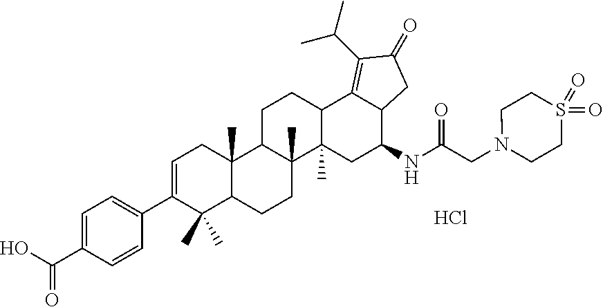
C1=C(C(O)=O)C=CC(C2=CCC3(C)C(CCC4(C)C3CCC3C5=C(C(C)C)C(=O)CC5C(NC(CN5CCS(=O)(=O)CC5)=O)CC34C)C2(C)C)=C1.Cl
